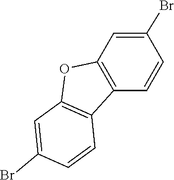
C1=C(Br)C=CC2=C1OC1=C2C=CC(Br)=C1
